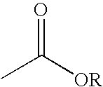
O=C(C)[OR]
